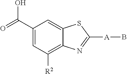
C1(C(=O)O)=CC([R2])=C2C(=C1)SC([A]B)=N2
